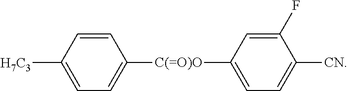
C1([C(=O)O]C2=CC=C([CN])C(F)=C2)=CC=C([H7C3])C=C1
